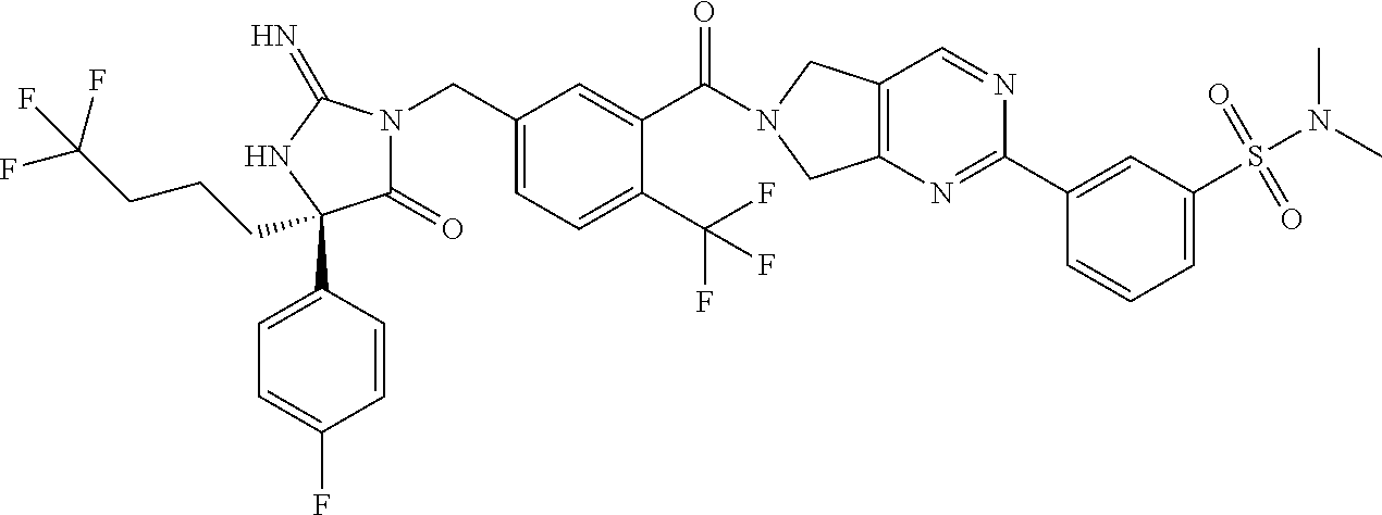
C(C1=CC=C(C(F)(F)F)C(C(=O)N2CC3=C(C2)N=C(C2=CC(S(N(C)C)(=O)=O)=CC=C2)N=C3)=C1)N1C(=O)C(C2=CC=C(F)C=C2)(CCCC(F)(F)F)NC1=N
